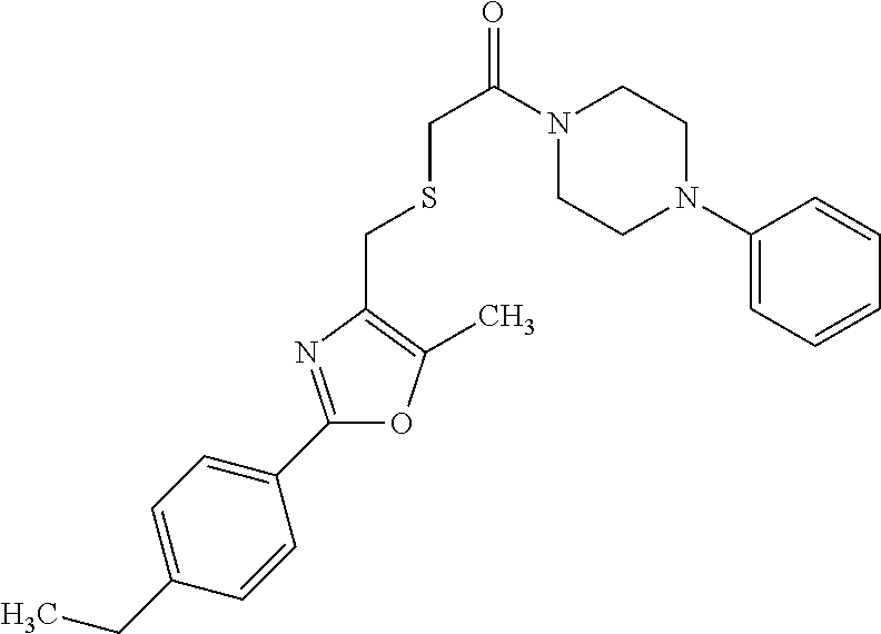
C1(CC)=CC=C(C2=NC(CSCC(=O)N3CCN(C4=CC=CC=C4)CC3)=C(C)O2)C=C1
